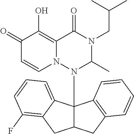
C1(=O)C=CN2C(=C1O)C(=O)N(CC(C)C)C(C)N2C12C(CC3=C1C=CC=C3)CC1=C(F)C=CC=C21
